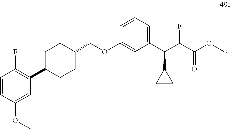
C1=CC(OC)=CC(C2CCC(COC3=CC(C(C(C(OC)=O)F)C4CC4)=CC=C3)CC2)=C1F
